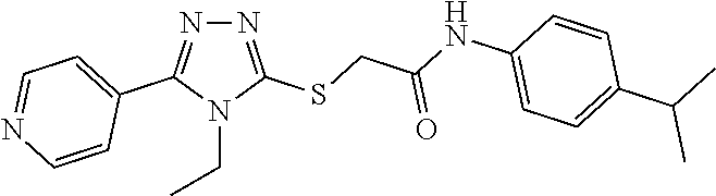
N1=C(SCC(NC2=CC=C(C(C)C)C=C2)=O)N(CC)C(C2=CC=NC=C2)=N1
